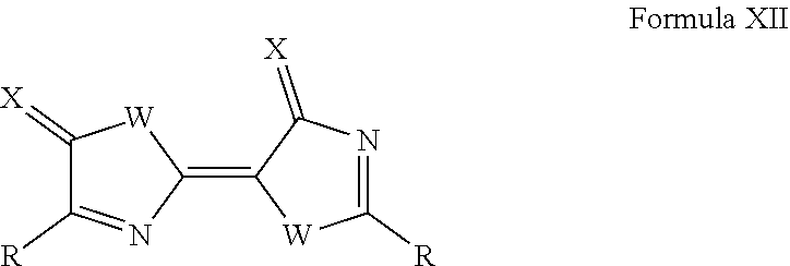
C1(=[X])C([R])=NC(=C2[W]C([R])=NC2=[X])[W]1
